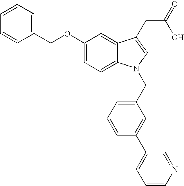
C1(OCC2=CC=CC=C2)=CC=C2C(=C1)C(CC(=O)O)=CN2CC1=CC=CC(C2=CC=CN=C2)=C1
